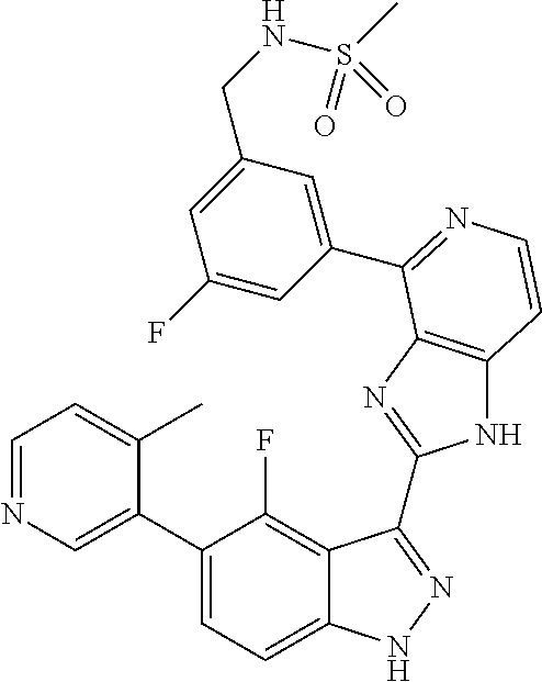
C1=C(C2=CC=C3C(=C2F)C(C2=NC4=C(N2)C=CN=C4C2=CC(CNS(C)(=O)=O)=CC(F)=C2)=NN3)C(C)=CC=N1
